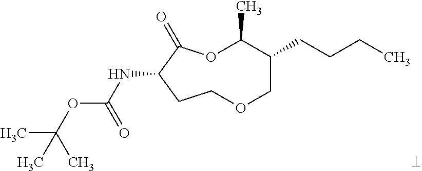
N(C1C(=O)OC(C)C(CCCC)COCC1)C(OC(C)(C)C)=O
